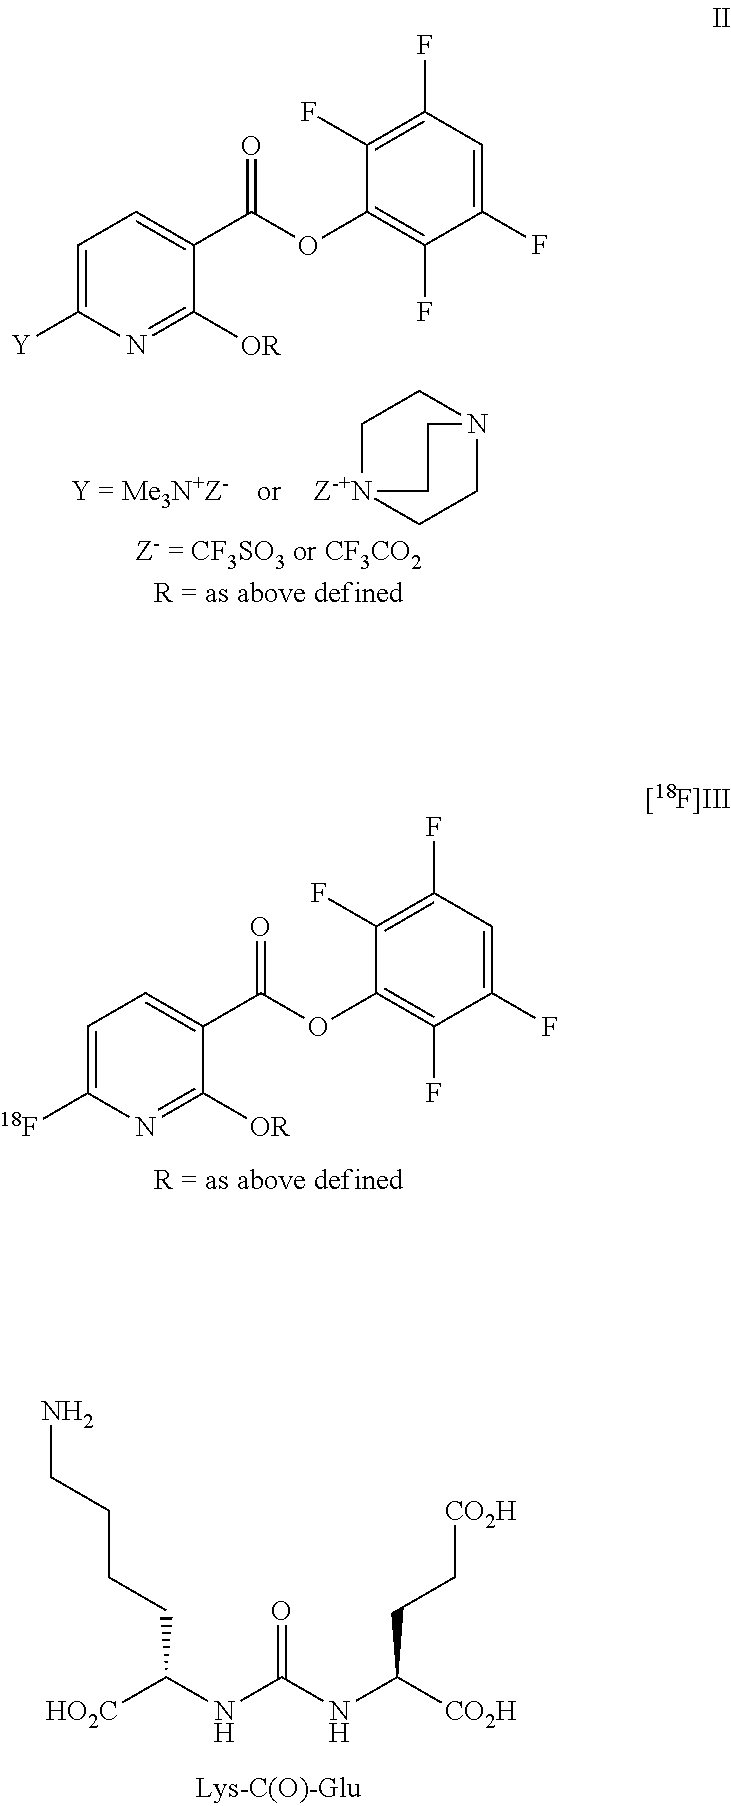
C1=C([18F])N=C([OR])C(C(OC2=C(F)C(F)=CC(F)=C2F)=O)=C1.[HO2C]C(NC(NC([CO2H])CC[CO2H])=O)CCCCN.C1[Z-+N]2CCN(C1)CC2.C1=C([Y])N=C([OR])C(C(OC2=C(F)C(F)=CC(F)=C2F)=O)=C1
